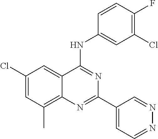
C1(Cl)=CC(C)=C2C(=C1)C(NC1=CC(Cl)=C(F)C=C1)=NC(C1=CC=NN=C1)=N2
